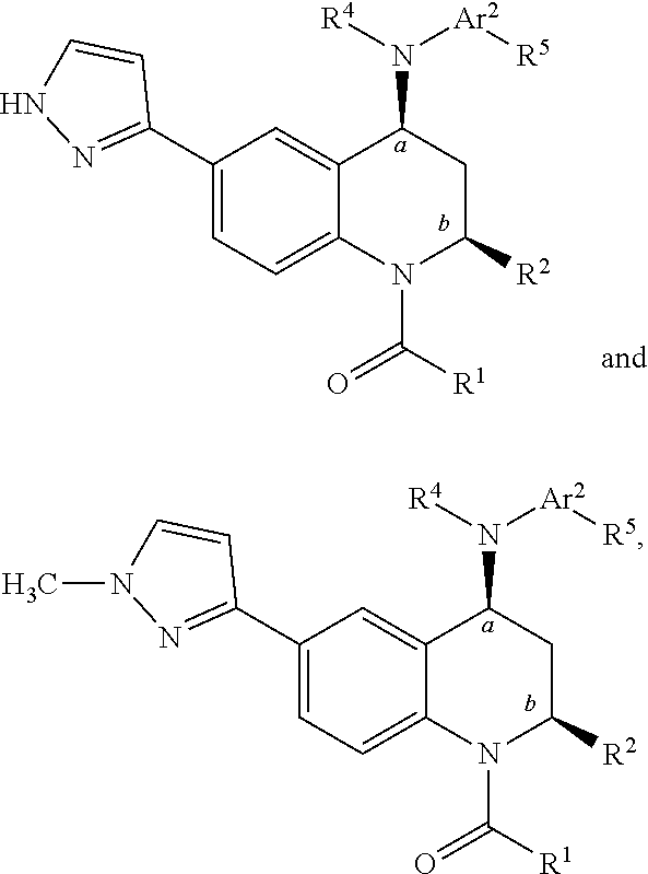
C1(C2=NN(C)C=C2)=CC=C2C(=C1)C(N([R4])[Ar2][R5])CC([R2])N2C([R1])=O.C1(C2=NNC=C2)=CC=C2C(=C1)C(N([R4])[Ar2][R5])CC([R2])N2C([R1])=O
